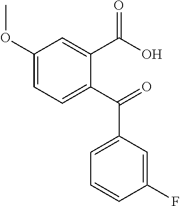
C1=C(C(C2=CC=C(OC)C=C2C(O)=O)=O)C=C(F)C=C1
